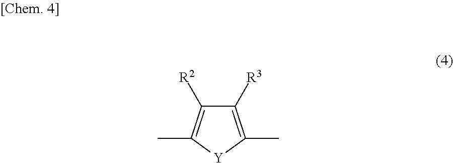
C1([R3])=C(C)[Y]C(C)=C1[R2]
